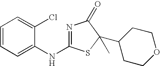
N1=C(NC2=CC=CC=C2Cl)SC(C2CCOCC2)(C)C1=O
